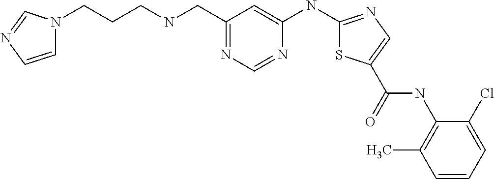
C1=CC=C(Cl)C(NC(=O)C2=CN=C(NC3=CC(CNCCCN4C=CN=C4)=NC=N3)S2)=C1C
